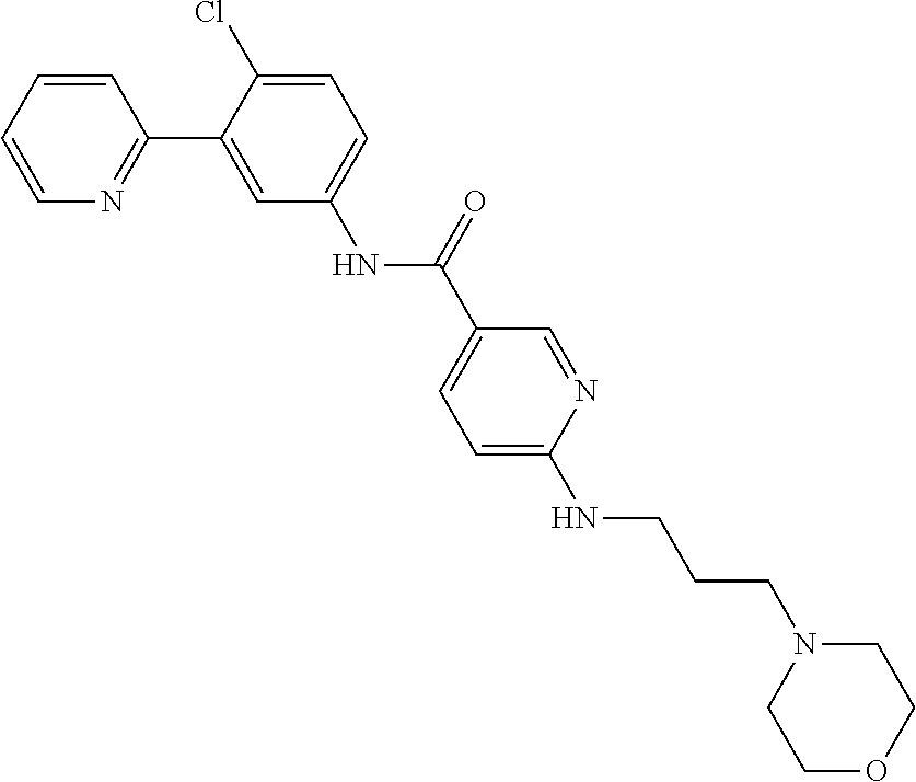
C1=CC=CN=C1C1=CC(NC(C2=CC=C(NCCCN3CCOCC3)N=C2)=O)=CC=C1Cl
